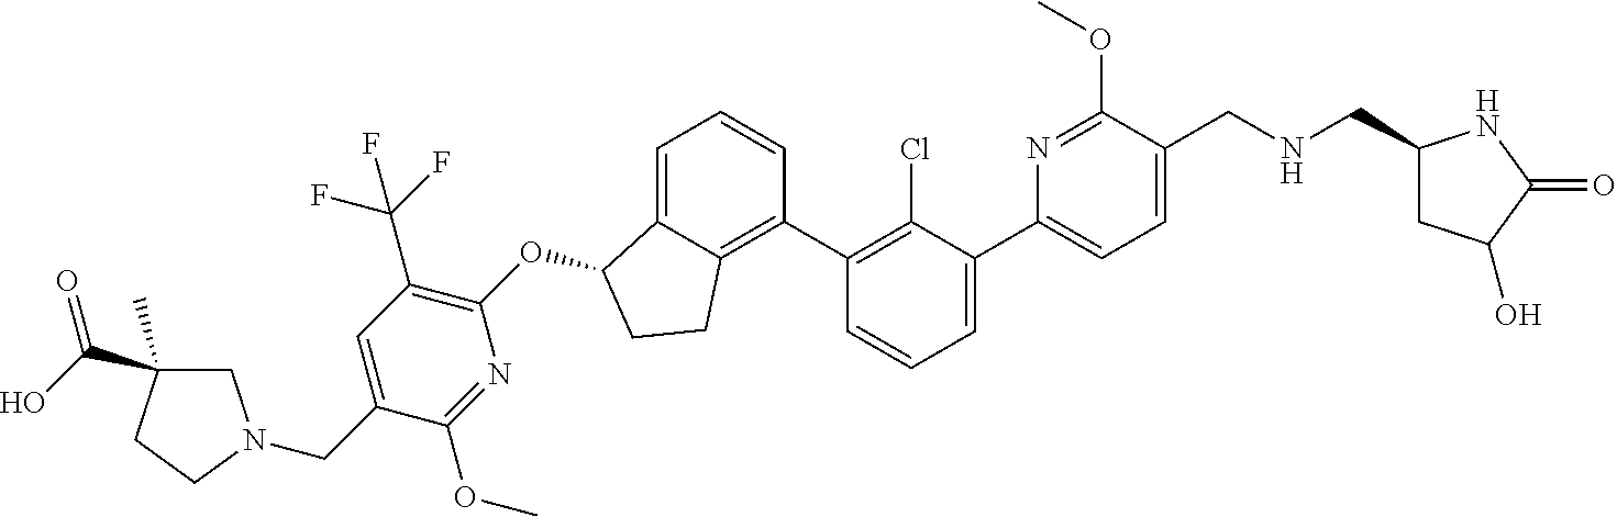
C1=C(C2=CC=CC(C3=C4C(=CC=C3)C(OC3=C(C(F)(F)F)C=C(CN5CC(C)(C(O)=O)CC5)C(OC)=N3)CC4)=C2Cl)N=C(OC)C(CNCC2CC(O)C(=O)N2)=C1
